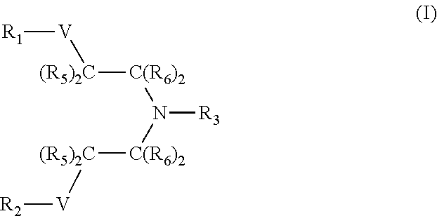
[C(R6)2]([(R5)2C][V][R1])N([R3])[C(R6)2][(R5)2C][V][R2]
